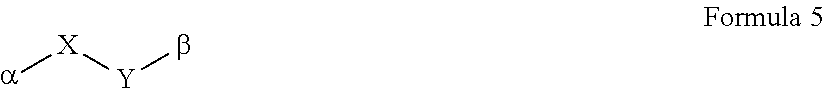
[X]([Y]b)[a]
